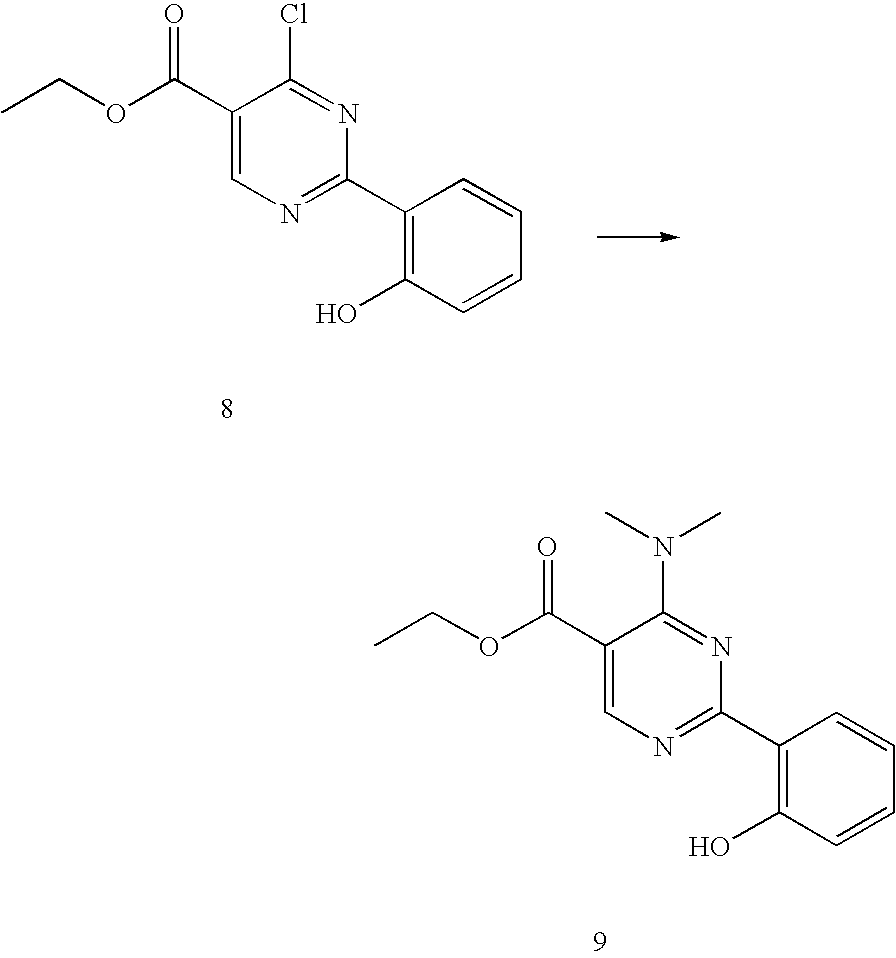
CCOC(C1=CN=C(C2=C(O)C=CC=C2)N=C1Cl)=O.CCOC(C1=CN=C(C2=C(O)C=CC=C2)N=C1N(C)C)=O
